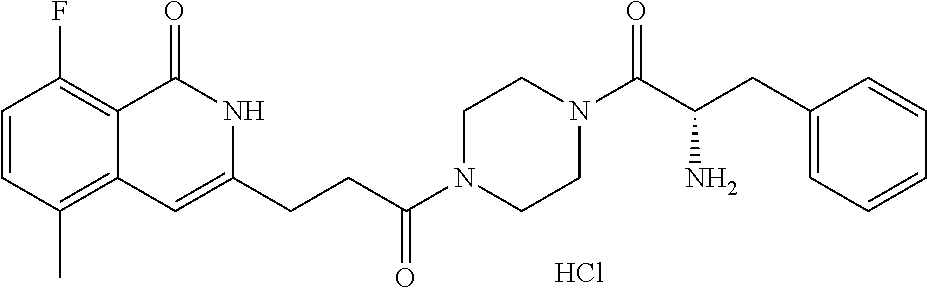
C1=CC(C)=C2C(=C1F)C(=O)NC(CCC(N1CCN(C(C(CC3=CC=CC=C3)N)=O)CC1)=O)=C2.Cl
